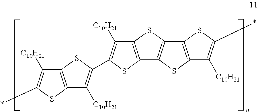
C12=C(SC(*)=C1[C10H21])C1=C(S2)C2=C(S1)C([C10H21])=C(C1=C([C10H21])C3=C(S1)C([C10H21])=C(*)S3)S2
